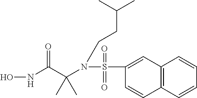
C12=C(C=CC=C1)C=CC(S(N(C(C(NO)=O)(C)C)CCC(C)C)(=O)=O)=C2
